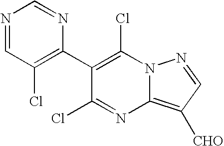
ClC1=C(C2=C(Cl)C=NC=N2)C(Cl)=NC2=C([CHO])C=NN12
